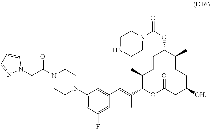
C1=CC(C)C(C(=CC2=CC(N3CCN(C(CN4C=CC=N4)=O)CC3)=CC(F)=C2)C)OC(=O)CC([OH])CCC(C)C1OC(=O)N1CCNCC1
